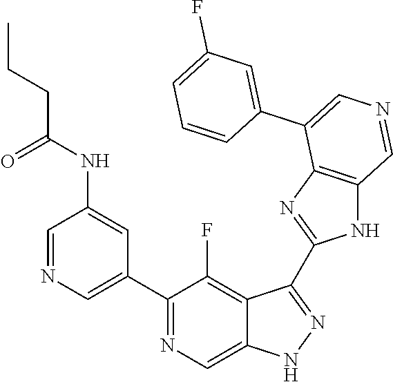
C1(C2=CN=CC(NC(=O)CCC)=C2)=NC=C2C(=C1F)C(C1=NC3=C(N1)C=NC=C3C1=CC(F)=CC=C1)=NN2
